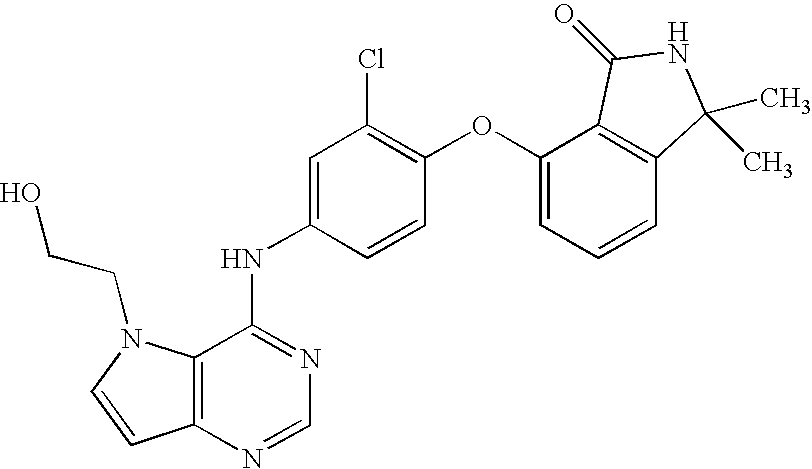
C12=C(N=CN=C1NC1=CC(Cl)=C(OC3=CC=CC4=C3C(=O)NC4(C)C)C=C1)C=CN2CCO
